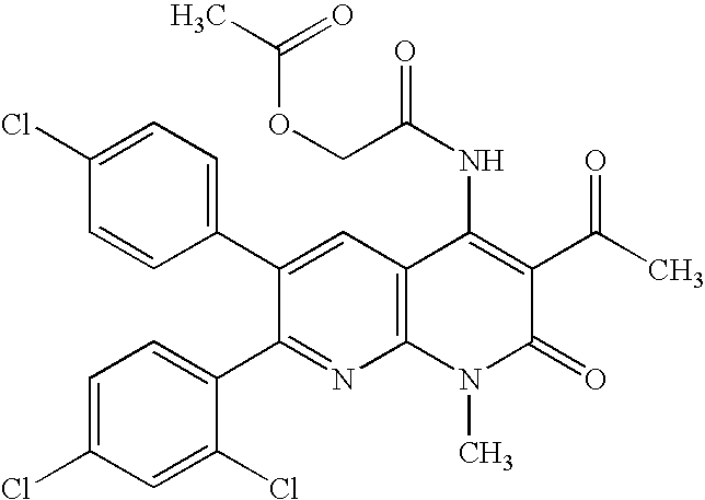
C1(Cl)=CC=C(C2=CC3=C(N=C2C2=CC=C(Cl)C=C2Cl)N(C)C(=O)C(C(C)=O)=C3NC(COC(C)=O)=O)C=C1
